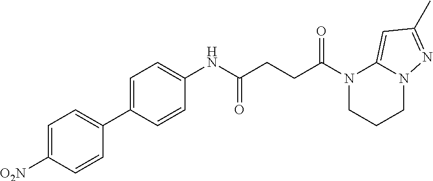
N1(C(CCC(NC2=CC=C(C3=CC=C([O2N])C=C3)C=C2)=O)=O)CCCN2C1=CC(C)=N2
